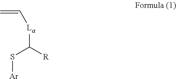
C=C[La]C([R])S[Ar]
